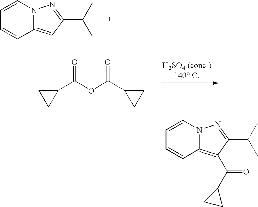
C12=CC(C(C)C)=NN1C=CC=C2.C1(C(OC(C2CC2)=O)=O)CC1.C12=C(C(C3CC3)=O)C(C(C)C)=NN1C=CC=C2
